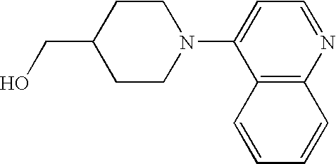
C12=C(N=CC=C1N1CCC(CO)CC1)C=CC=C2
